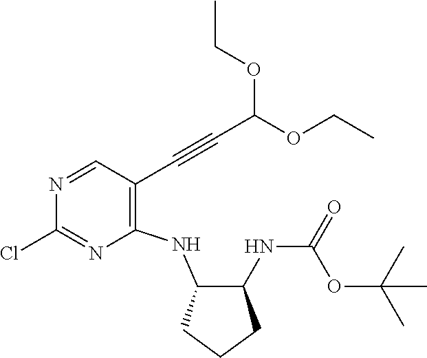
N1=CC(C#CC(OCC)OCC)=C(NC2C(NC(OC(C)(C)C)=O)CCC2)N=C1Cl
